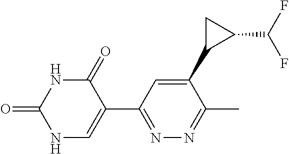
C1(=O)NC(=O)NC=C1C1=NN=C(C)C(C2C(C(F)F)C2)=C1
